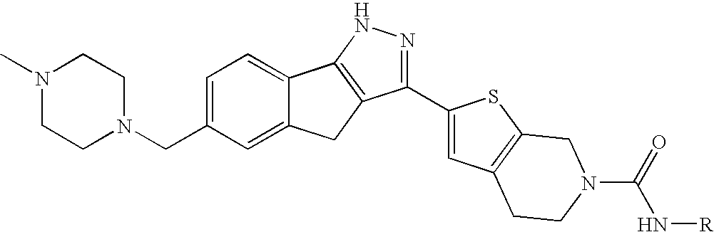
C12=CC=C(CN3CCN(C)CC3)C=C1CC1=C2NN=C1C1=CC2=C(S1)CN(C(=O)N[R])CC2
